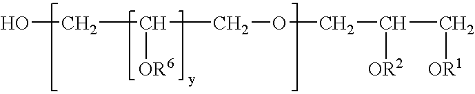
C(COCC([OR2])C[OR1])([OR6])CO
